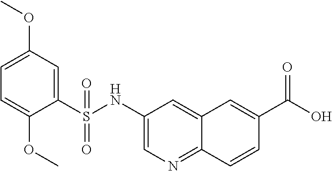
C1(S(NC2=CN=C3C(=C2)C=C(C(O)=O)C=C3)(=O)=O)=CC(OC)=CC=C1OC
